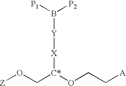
[Z]OC[C*](OCC[A])[X][Y]B([P2])[P1]
